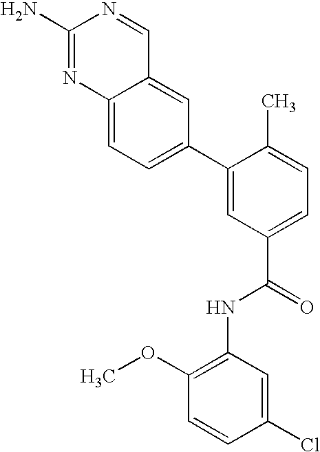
C12=CC=C(C3=CC(C(NC4=C(OC)C=CC(Cl)=C4)=O)=CC=C3C)C=C1C=NC(N)=N2
